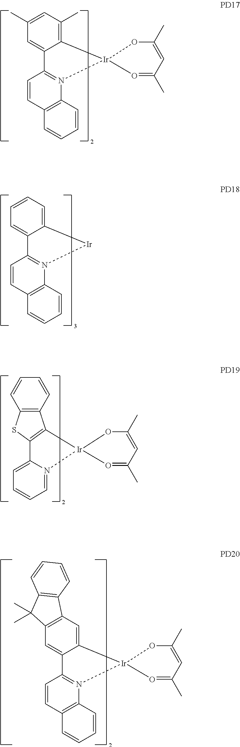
C12=CC(C)=CC(C)=C1[Ir]1(N3=C2C=CC2=C3C=CC=C2)OC(C)=CC(C)=O1.C12=CC=CC=C1[Ir]N1=C2C=CC2=C1C=CC=C2.C12=C([Ir]3(N4=CC=CC=C14)OC(C)=CC(C)=O3)C1=C(S2)C=CC=C1.C12=CC3=C(C=C1[Ir]1(N4=C2C=CC2=C4C=CC=C2)OC(C)=CC(C)=O1)C1=C(C3(C)C)C=CC=C1
